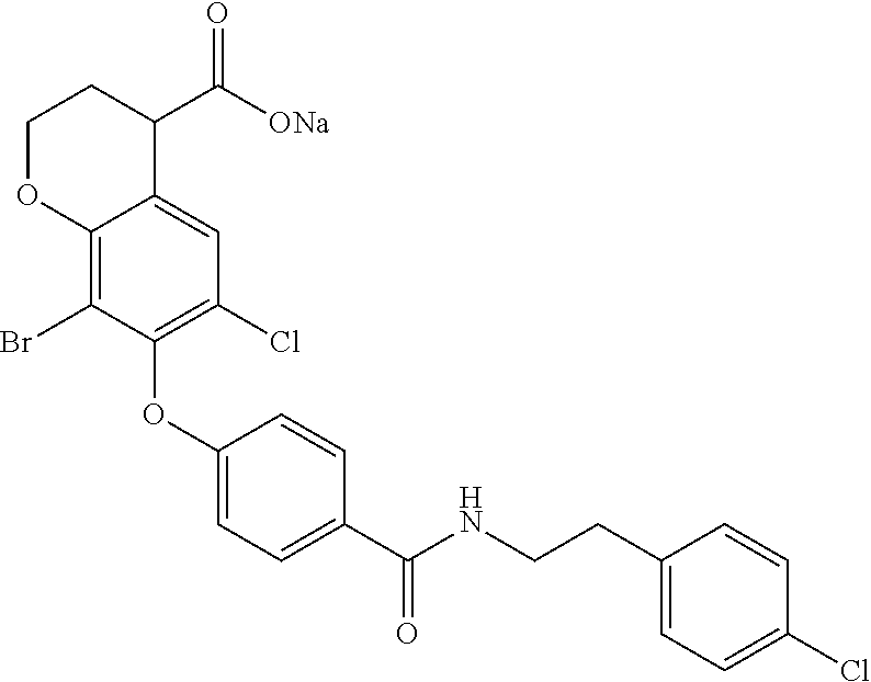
C1(OC2=C(Cl)C=C3C(=C2Br)OCCC3C([ONa])=O)=CC=C(C(NCCC2=CC=C(Cl)C=C2)=O)C=C1
